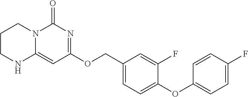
C1CNC2=CC(OCC3=CC=C(OC4=CC=C(F)C=C4)C(F)=C3)=NC(=O)N2C1
